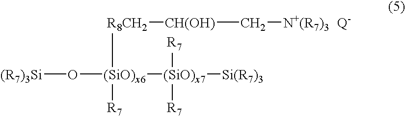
[(R7)3Si]O[(SiO)x6]([R7])([R8CH2][CH(OH)]C[N+(R7)3])[(SiO)x7]([R7])([R7])[Si(R7)3]
